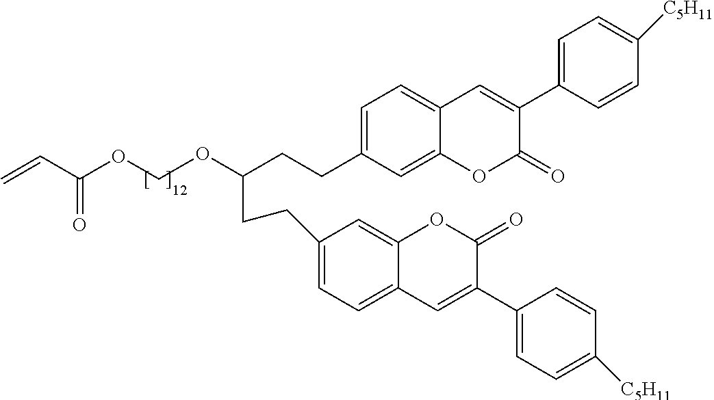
C1=C(CCC(CCC2=CC=C3C(=C2)OC(=O)C(C2=CC=C([C5H11])C=C2)=C3)OCOC(C=C)=O)C=C2C(=C1)C=C(C1=CC=C([C5H11])C=C1)C(=O)O2
